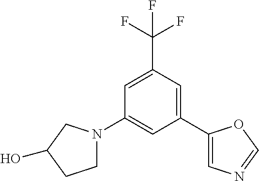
C1=C(C(F)(F)F)C=C(C2=CN=CO2)C=C1N1CCC(O)C1
